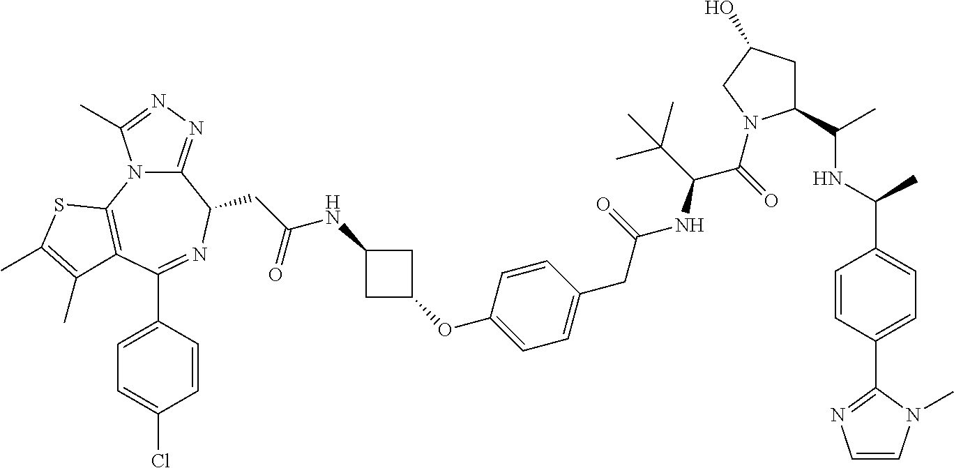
C12=NN=C(C)N1C1=C(C(C3=CC=C(Cl)C=C3)=NC2CC(NC2CC(OC3=CC=C(CC(NC(C(=O)N4C(C(C)NC(C5=CC=C(C6=NC=CN6C)C=C5)C)CC(O)C4)C(C)(C)C)=O)C=C3)C2)=O)C(C)=C(C)S1
